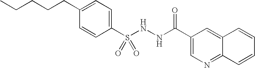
C1(CCCCC)=CC=C(S(NNC(C2=CN=C3C(=C2)C=CC=C3)=O)(=O)=O)C=C1
